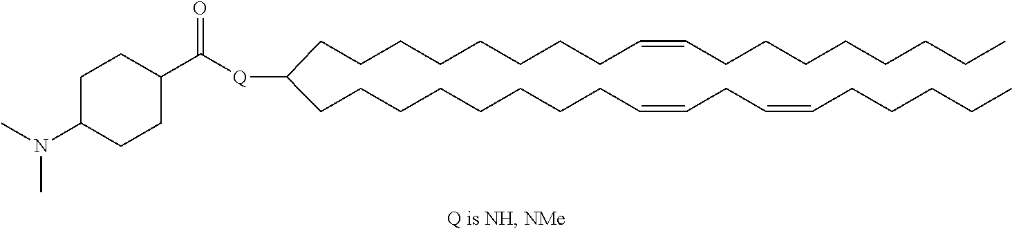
CCCCCCCCC=CCCCCCCCCC(CCCCCCCCC=CCC=CCCCCC)[Q]C(C1CCC(N(C)C)CC1)=O
